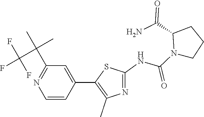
C1(C2=C(C)N=C(NC(=O)N3CCCC3C(=O)N)S2)=CC(C(C)(C)C(F)(F)F)=NC=C1
